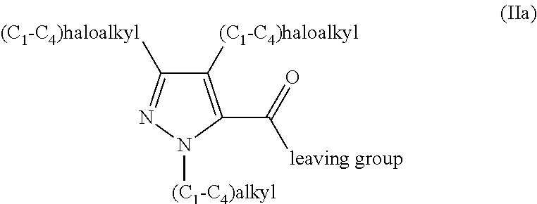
C1([(C1-C4)haloalkyl])=C(C(=O)[leaving group])N([(C1-C4)alkyl])N=C1[(C1-C4)haloalkyl]
